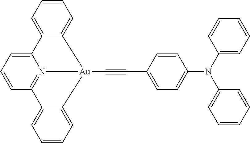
C1=CC=C2C(=C1)[Au]1(C#CC3=CC=C(N(C4=CC=CC=C4)C4=CC=CC=C4)C=C3)N3=C(C=CC=C32)C2=CC=CC=C21
